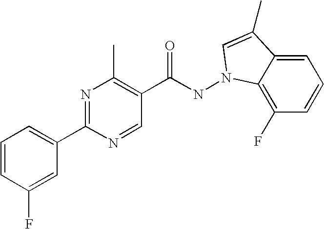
N(C(C1=C(C)N=C(C2=CC=CC(F)=C2)N=C1)=O)N1C2=C(F)C=CC=C2C(C)=C1
